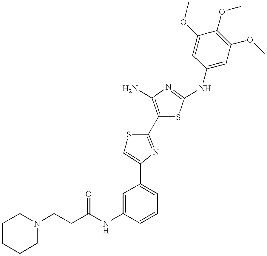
C(CN1CCCCC1)C(NC1=CC(C2=CSC(C3=C(N)N=C(NC4=CC(OC)=C(OC)C(OC)=C4)S3)=N2)=CC=C1)=O
